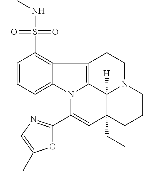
C1=CC=C2C(=C1S(NC)(=O)=O)C1=C3N2C(C2=NC(C)=C(C)O2)=CC2(CC)C3([H])N(CC1)CCC2
